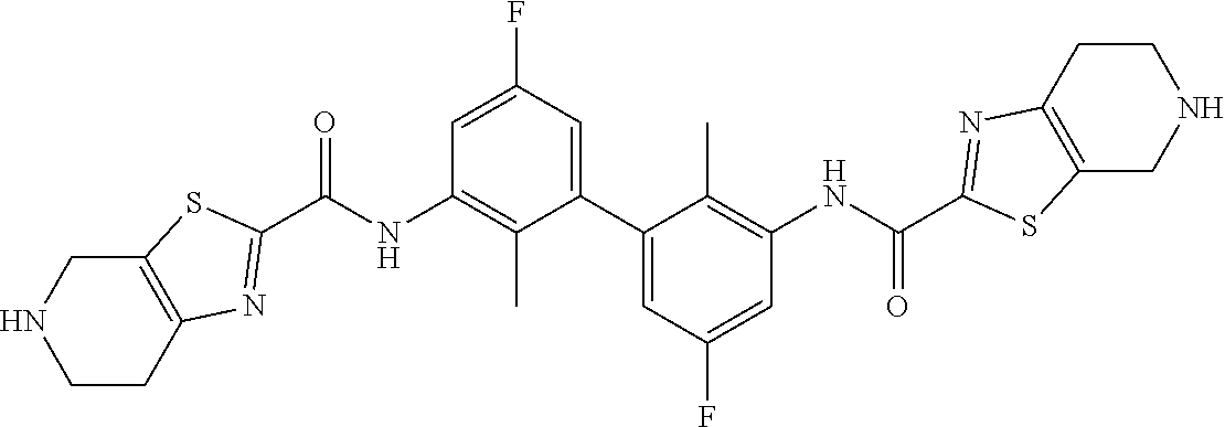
C1=C(F)C=C(C2=CC(F)=CC(NC(C3=NC4=C(S3)CNCC4)=O)=C2C)C(C)=C1NC(C1=NC2=C(S1)CNCC2)=O
